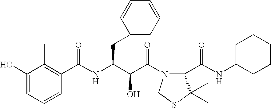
C1(O)=CC=CC(C(NC(C(C(=O)N2C(C(NC3CCCCC3)=O)C(C)(C)SC2)O)CC2=CC=CC=C2)=O)=C1C
